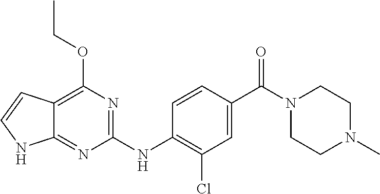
C1(NC2=C(Cl)C=C(C(N3CCN(C)CC3)=O)C=C2)=NC(OCC)=C2C(=N1)NC=C2
